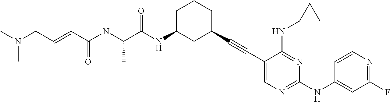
C(N(C(C(NC1CC(C#CC2=CN=C(NC3=CC(F)=NC=C3)N=C2NC2CC2)CCC1)=O)C)C)(=O)C=CCN(C)C
